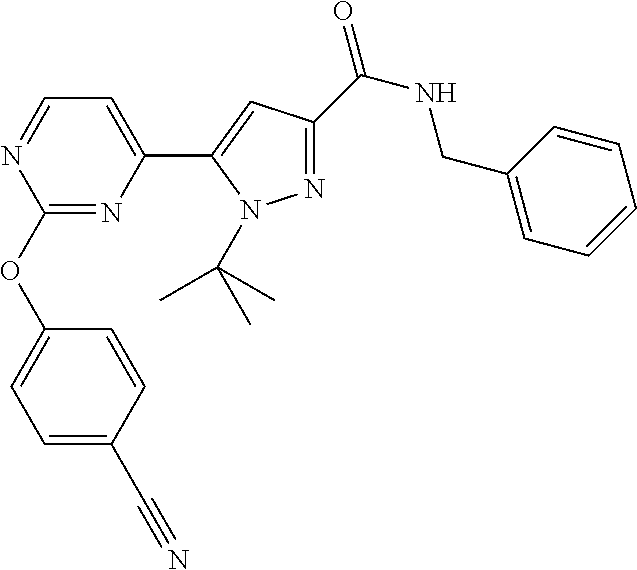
C1(OC2=CC=C(C#N)C=C2)=NC(C2=CC(C(NCC3=CC=CC=C3)=O)=NN2C(C)(C)C)=CC=N1
